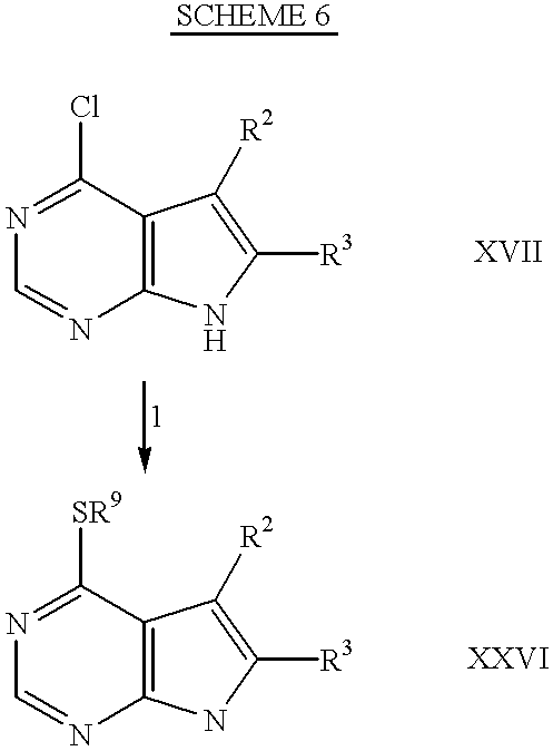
N1=C(Cl)C2=C(N=C1)NC([R3])=C2[R2].N1=C([SR9])C2=C(N=C1)NC([R3])=C2[R2]
